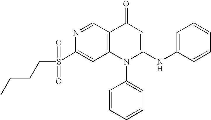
S(CCCC)(C1=CC2=C(C=N1)C(=O)C=C(NC1=CC=CC=C1)N2C1=CC=CC=C1)(=O)=O
